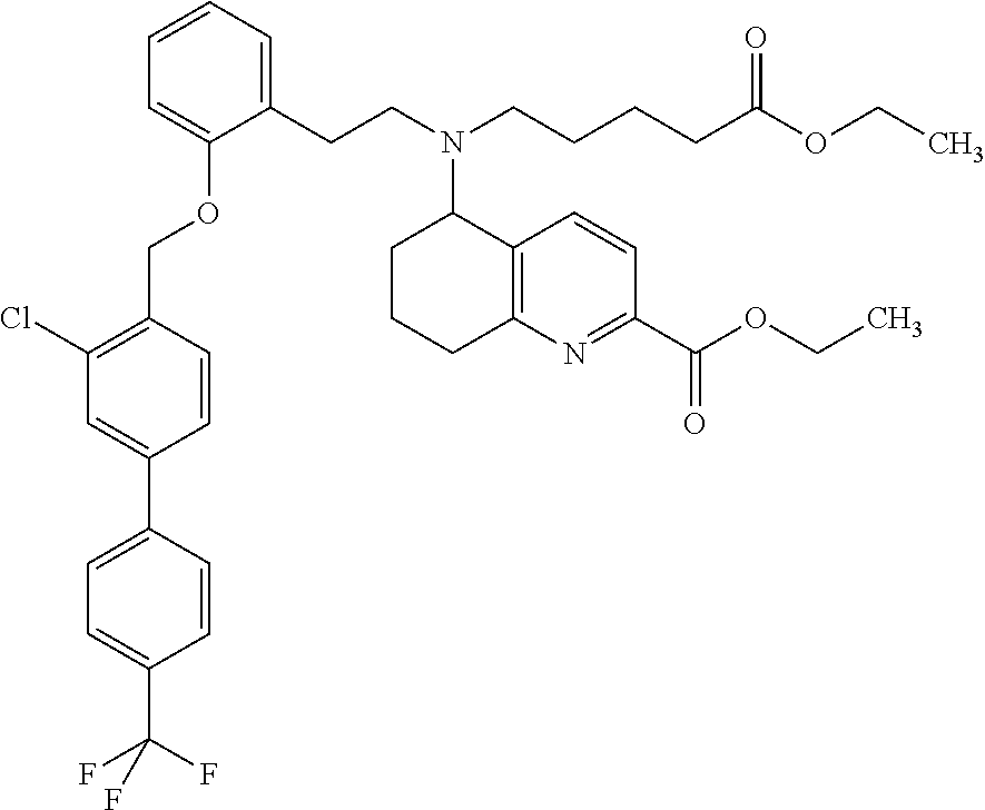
C1=C(C2=CC=C(C(F)(F)F)C=C2)C=CC(COC2=CC=CC=C2CCN(C2CCCC3=C2C=CC(C(OCC)=O)=N3)CCCCC(OCC)=O)=C1Cl
